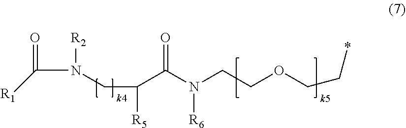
C(C(N(CCOCC*)[R6])=O)(CN([R2])C(=O)[R1])[R5]
